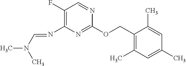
C1(OCC2=C(C)C=C(C)C=C2C)=NC(N=CN(C)C)=C(F)C=N1
